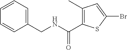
C1=CC=C(CNC(=O)C2=C(C)C=C(Br)S2)C=C1
